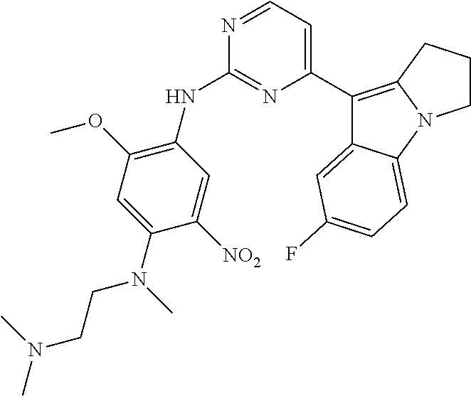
C1(NC2=NC(C3=C4N(C5=CC=C(F)C=C35)CCC4)=CC=N2)=C(OC)C=C(N(C)CCN(C)C)C([NO2])=C1
